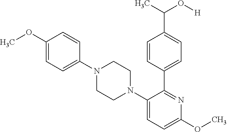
C1(N2CCN(C3=CC=C(OC)C=C3)CC2)=CC=C(OC)N=C1C1=CC=C(C(C)O[H])C=C1
